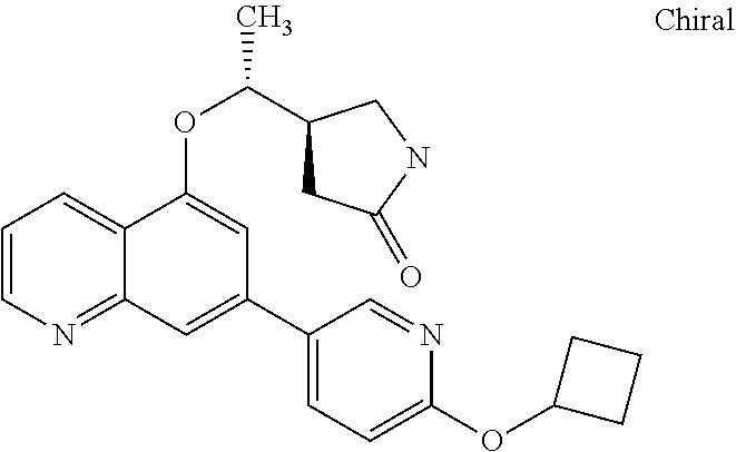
C1=CN=C2C(=C1)C(OC(C1CC(=O)NC1)C)=CC(C1=CC=C(OC3CCC3)N=C1)=C2
